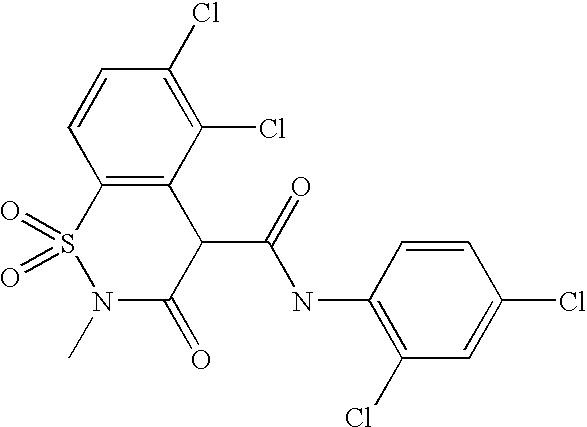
C1=CC(Cl)=CC(Cl)=C1NC(C1C(=O)N(C)S(=O)(=O)C2=C1C(Cl)=C(Cl)C=C2)=O
